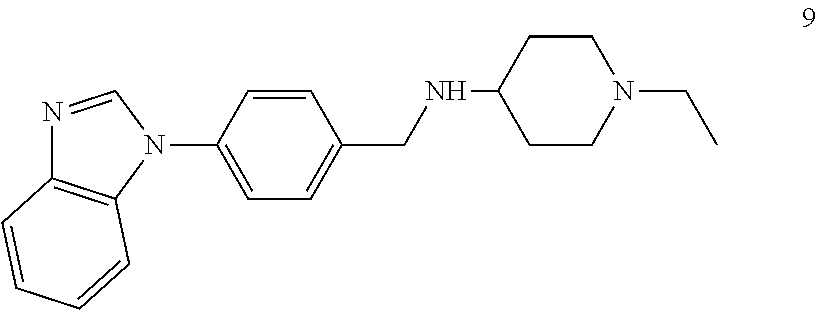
C1(N2C=NC3=C2C=CC=C3)=CC=C(CNC2CCN(CC)CC2)C=C1
